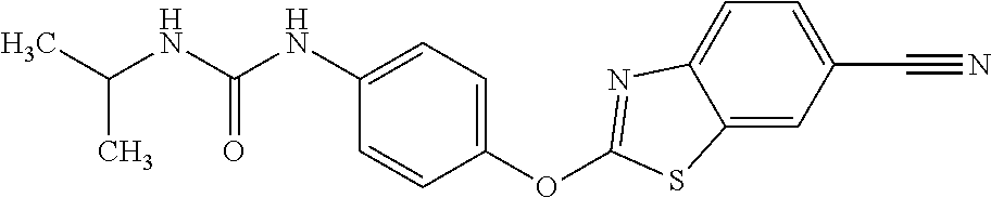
C1(OC2=NC3=CC=C(C#N)C=C3S2)=CC=C(NC(NC(C)C)=O)C=C1
